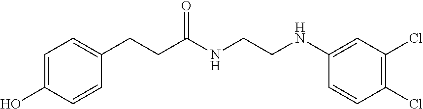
C1=C(O)C=CC(CCC(NCCNC2=CC(Cl)=C(Cl)C=C2)=O)=C1
